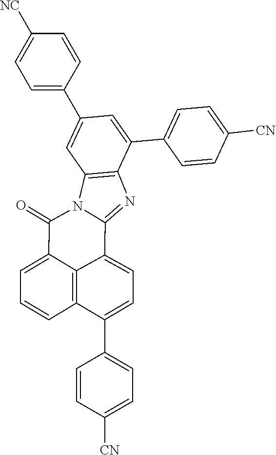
C1=C(C2=CC3=C(C(C4=CC=C([CN])C=C4)=C2)N=C2N3C(=O)C3=CC=CC4=C3C2=CC=C4C2=CC=C([CN])C=C2)C=CC([NC])=C1
